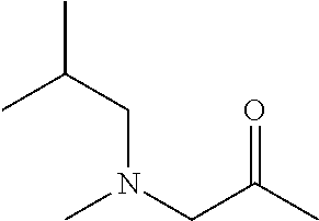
CN(CC(C)=O)CC(C)C
